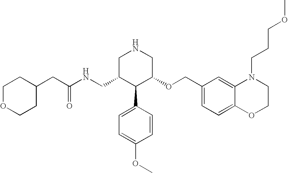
C(C1C(C2=CC=C(OC)C=C2)C(OCC2=CC=C3C(=C2)N(CCCOC)CCO3)CNC1)NC(CC1CCOCC1)=O
